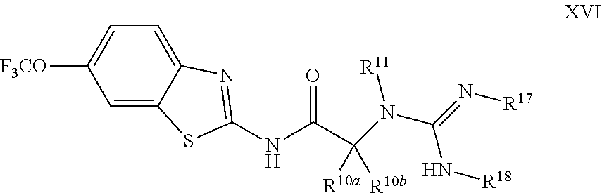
C1=C2C(=CC=C1[F3CO])N=C(NC(C([R10a])([R10b])N([R11])C(N[R18])=N[R17])=O)S2
